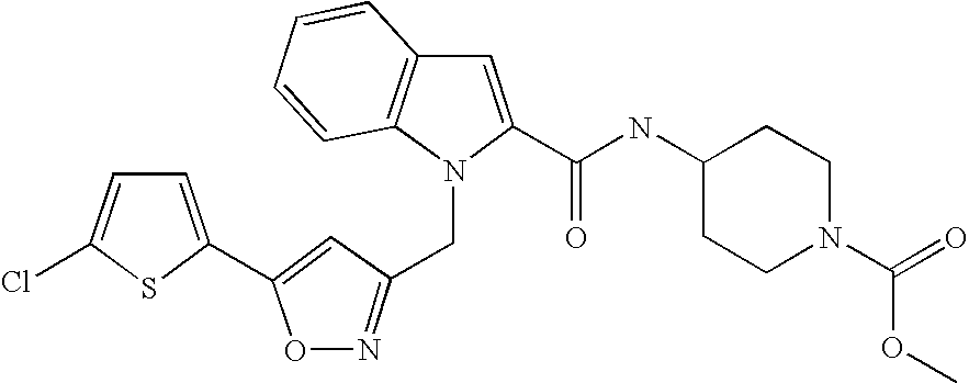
C(N1C2=C(C=C1C(NC1CCN(C(OC)=O)CC1)=O)C=CC=C2)C1=NOC(C2=CC=C(Cl)S2)=C1
